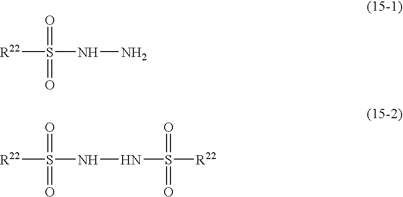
[R22]S(=O)(=O)NN.[R22]S(=O)(=O)NNS(=O)(=O)[R22]
